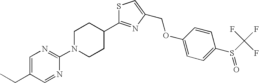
C(OC1=CC=C(S(C(F)(F)F)=O)C=C1)C1=CSC(C2CCN(C3=NC=C(CC)C=N3)CC2)=N1
